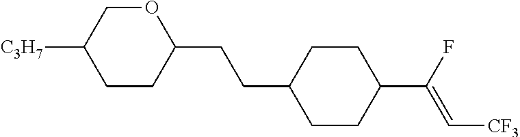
C1CC(C(F)=C[CF3])CCC1CCC1OCC([C3H7])CC1
